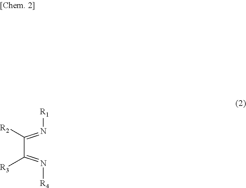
C(C(=N[R4])[R3])(=N[R1])[R2]
